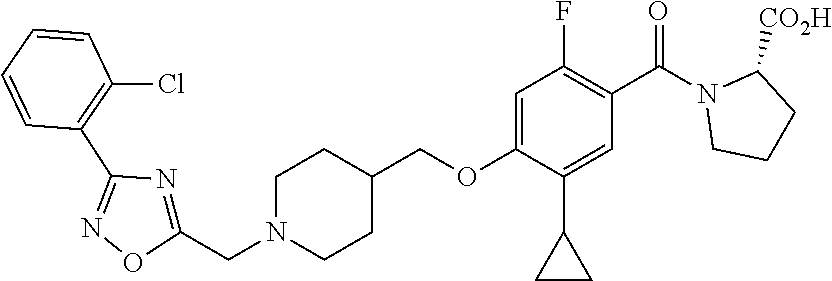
C(OC1=CC(F)=C(C(N2CCCC2[CO2H])=O)C=C1C1CC1)C1CCN(CC2=NC(C3=C(Cl)C=CC=C3)=NO2)CC1
